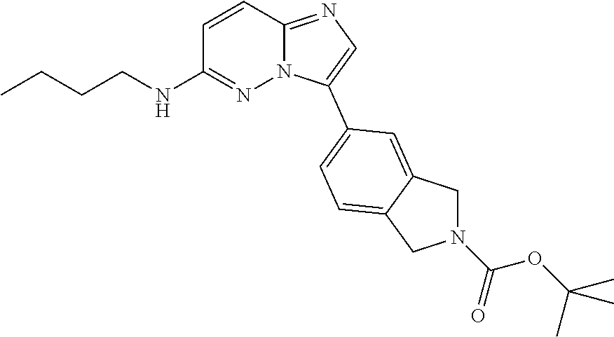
C1=CC2=NC=C(C3=CC=C4CN(C(OC(C)(C)C)=O)CC4=C3)N2N=C1NCCCC
